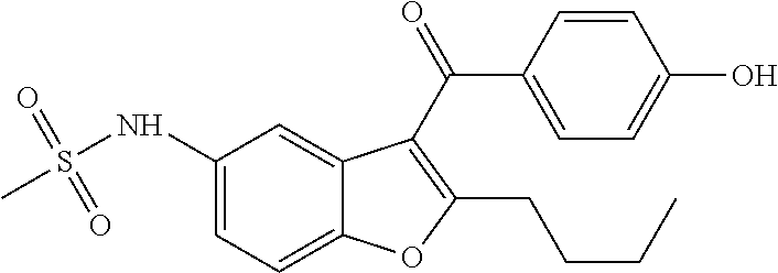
C1(NS(=O)(=O)C)=CC=C2C(=C1)C(C(=O)C1=CC=C(O)C=C1)=C(CCCC)O2
